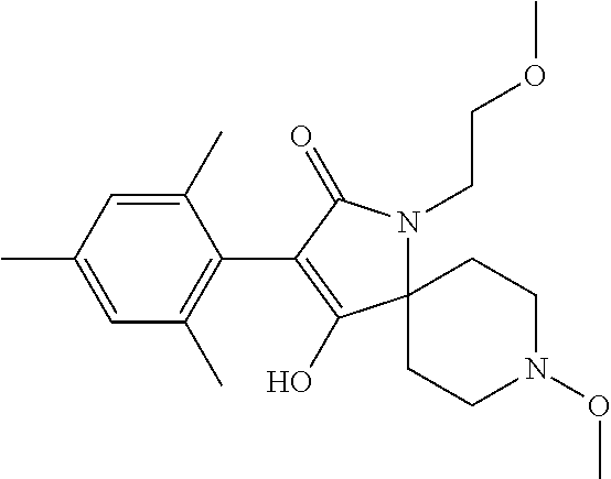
C1(C)=CC(C)=CC(C)=C1C1=C(O)C2(N(CCOC)C1=O)CCN(OC)CC2
